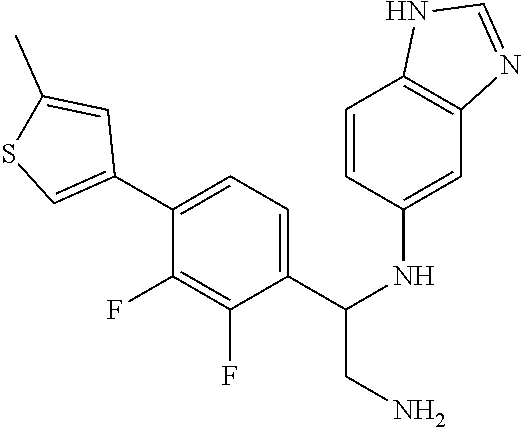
C1(C2=CSC(C)=C2)=CC=C(C(NC2=CC3=C(C=C2)NC=N3)CN)C(F)=C1F
